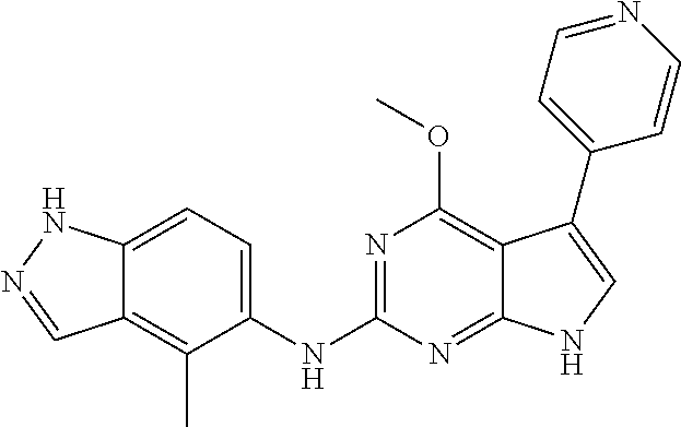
C12=CC=C(NC3=NC(OC)=C4C(=N3)NC=C4C3=CC=NC=C3)C(C)=C1C=NN2
